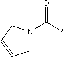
N1(C(*)=O)CC=CC1
